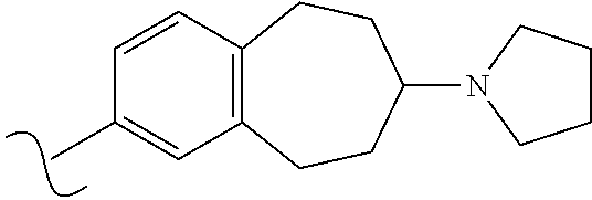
CC1=CC2=C(C=C1)CCC(N1CCCC1)CC2
